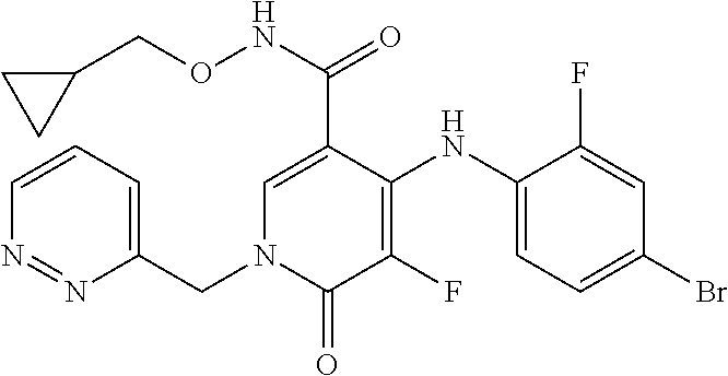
C1(NC2=C(F)C(=O)N(CC3=CC=CN=N3)C=C2C(NOCC2CC2)=O)=CC=C(Br)C=C1F
